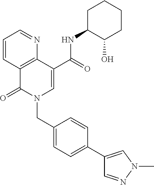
C1=CC2=C(N=C1)C(C(=O)NC1C(O)CCCC1)=CN(CC1=CC=C(C3=CN(C)N=C3)C=C1)C2=O
